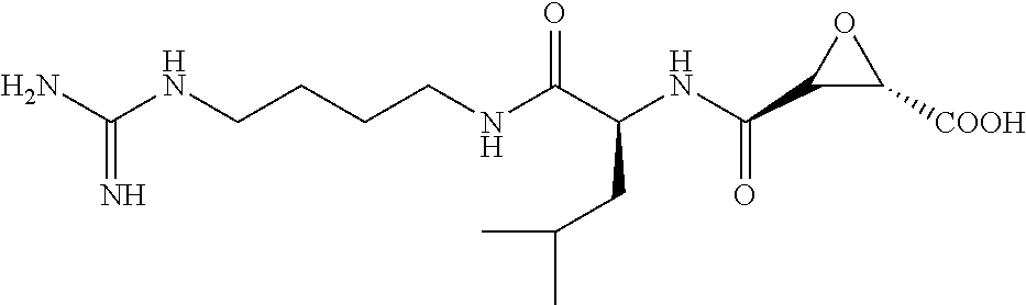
NC(NCCCCNC(C(NC(C1C([COOH])O1)=O)CC(C)C)=O)=N
